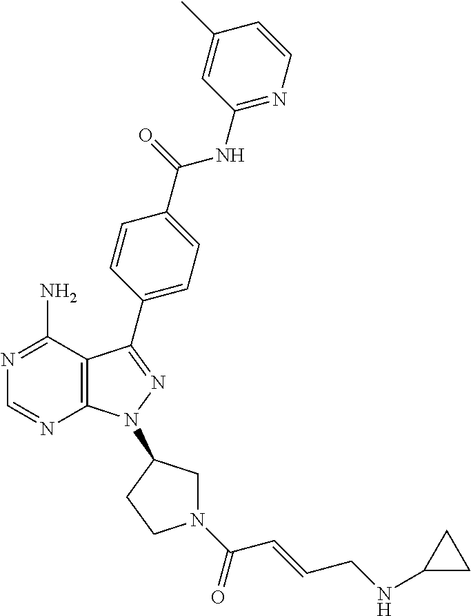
N1=C(N)C2=C(N=C1)N(C1CN(C(C=CCNC3CC3)=O)CC1)N=C2C1=CC=C(C(=O)NC2=NC=CC(C)=C2)C=C1
